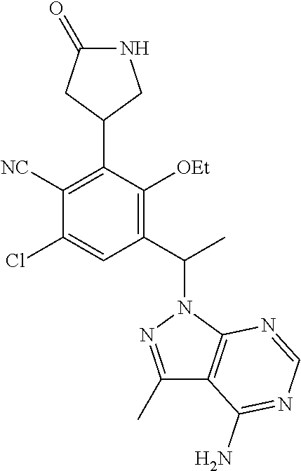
C1(C(C)N2N=C(C)C3=C2N=CN=C3N)=C([OEt])C(C2CNC(=O)C2)=C([NC])C(Cl)=C1
